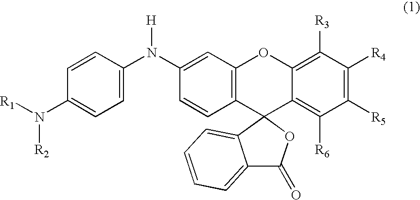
C1=CC(N(C2=CC3=C(C=C2)C2(C4=C([R6])C([R5])=C([R4])C([R3])=C4O3)C3=CC=CC=C3C(=O)O2)[H])=CC=C1N([R1])[R2]
